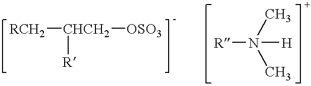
[RCH2][CHCH2]([OSO3])[R].[R]N(C)(C)[H]
